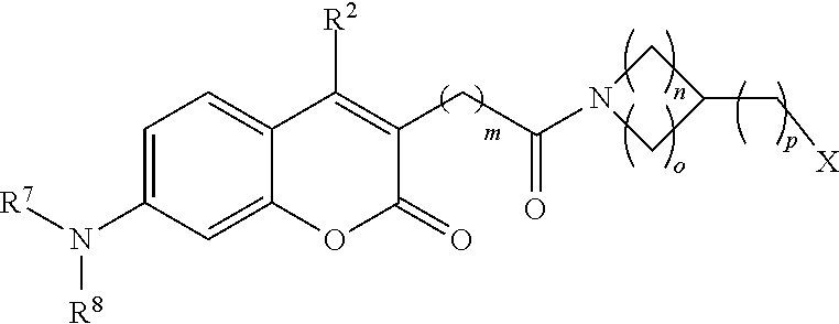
C1=C(N([R7])[R8])C=C2C(=C1)C([R2])=C(CC(=O)N1CC(C[X])C1)C(=O)O2
